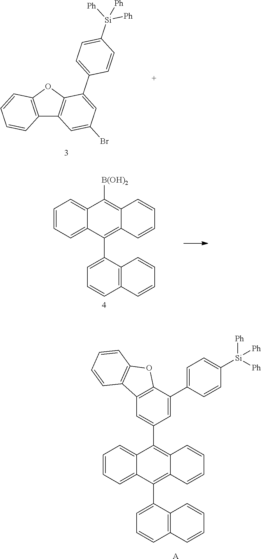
C1=CC=C2C(=C1)C(C1=CC3=C(C(C4=CC=C([Si]([Ph])([Ph])[Ph])C=C4)=C1)OC1=C3C=CC=C1)=C1C(=C2C2=CC=CC3=C2C=CC=C3)C=CC=C1.[A].C12=C(OC3=C1C=C(Br)C=C3C1=CC=C([Si]([Ph])([Ph])[Ph])C=C1)C=CC=C2.C1=CC=C2C(=C1)C([B(OH)2])=C1C(=C2C2=CC=CC3=C2C=CC=C3)C=CC=C1
